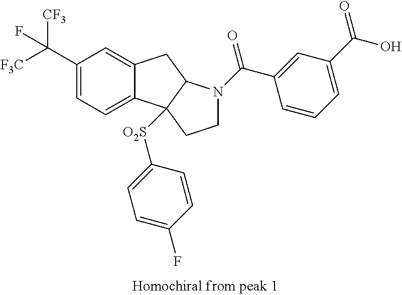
C1(C([CF3])([F3C])F)=CC=C2C(=C1)CC1C2([O2S]C2=CC=C(F)C=C2)CCN1C(C1=CC(C(O)=O)=CC=C1)=O
